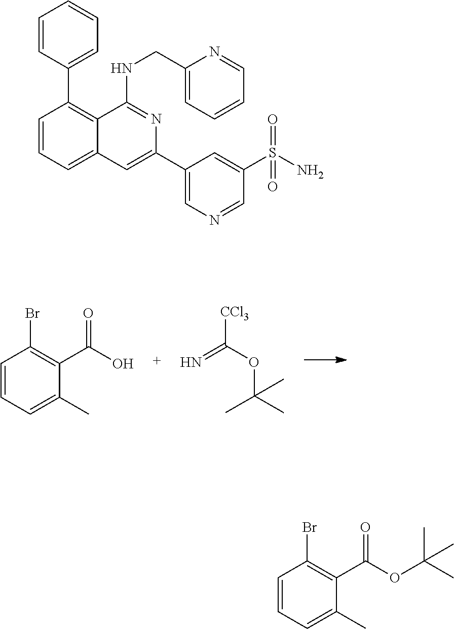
C1=CC=C(C)C(C(=O)O)=C1Br.[CCl3]C(=N)OC(C)(C)C.C1=CC(C2=C3C(=CC=C2)C=C(C2=CN=CC(S(=O)(N)=O)=C2)N=C3NCC2=CC=CC=N2)=CC=C1.C1=CC=C(C)C(C(=O)OC(C)(C)C)=C1Br
